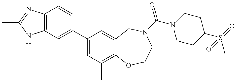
C12=C(N=C(C)N1)C=CC(C1=CC(C)=C3C(=C1)CN(C(=O)N1CCC(S(=O)(=O)C)CC1)CCO3)=C2
